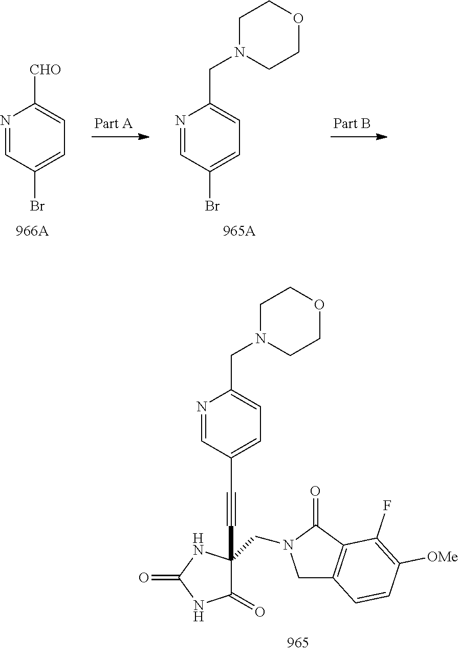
N1=CC(C#CC2(CN3CC4=C(C3=O)C(F)=C([OMe])C=C4)C(=O)NC(=O)N2)=CC=C1CN1CCOCC1.N1=CC(Br)=CC=C1CN1CCOCC1.N1=CC(Br)=CC=C1[CHO]
